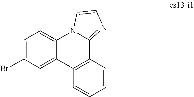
C1=C(Br)C=C2C(=C1)N1C(=NC=C1)C1=C2C=CC=C1
